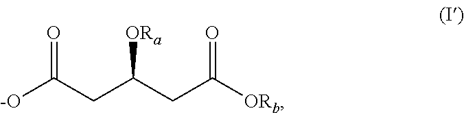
[-O]C(CC(CC([ORb])=O)[ORa])=O
